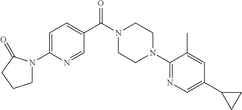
C1N(C2=CC=C(C(N3CCN(C4=NC=C(C5CC5)C=C4C)CC3)=O)C=N2)C(=O)CC1
